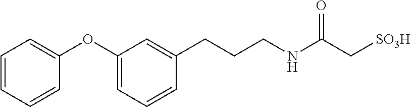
C1=CC=CC(OC2=CC=CC(CCCNC(C[SO3H])=O)=C2)=C1
